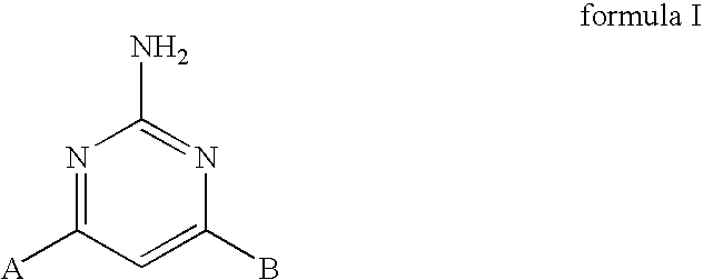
N1=C([A])C=C(B)N=C1N
